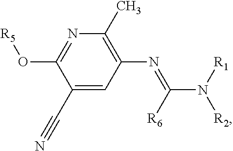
C1(C#N)=CC(N=C(N([R1])[R2])[R6])=C(C)N=C1O[R5]
